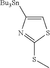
C1([Bu3Sn])=CSC(SC)=N1
